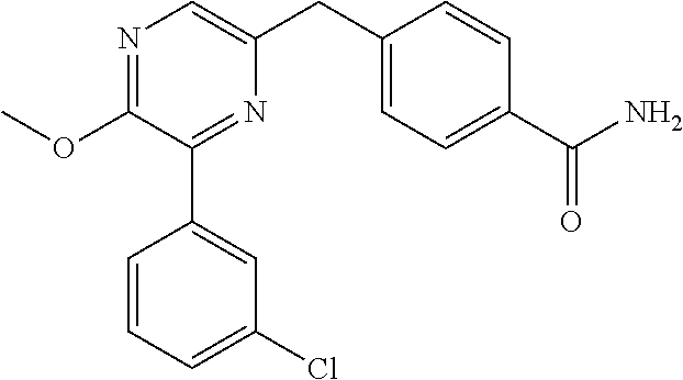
C1(OC)=NC=C(CC2=CC=C(C(=O)N)C=C2)N=C1C1=CC(Cl)=CC=C1
